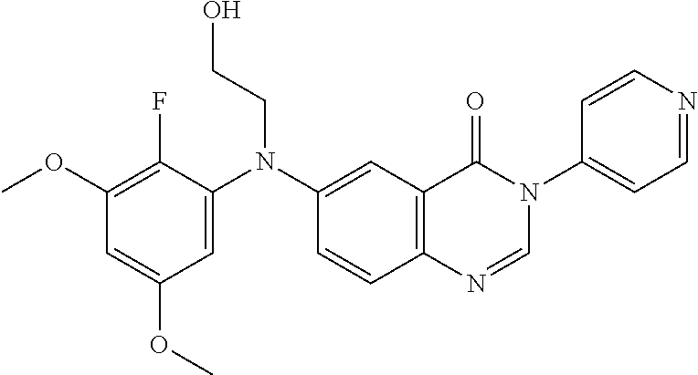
C1(OC)=C(F)C(N(C2=CC3=C(C=C2)N=CN(C2=CC=NC=C2)C3=O)CCO)=CC(OC)=C1
